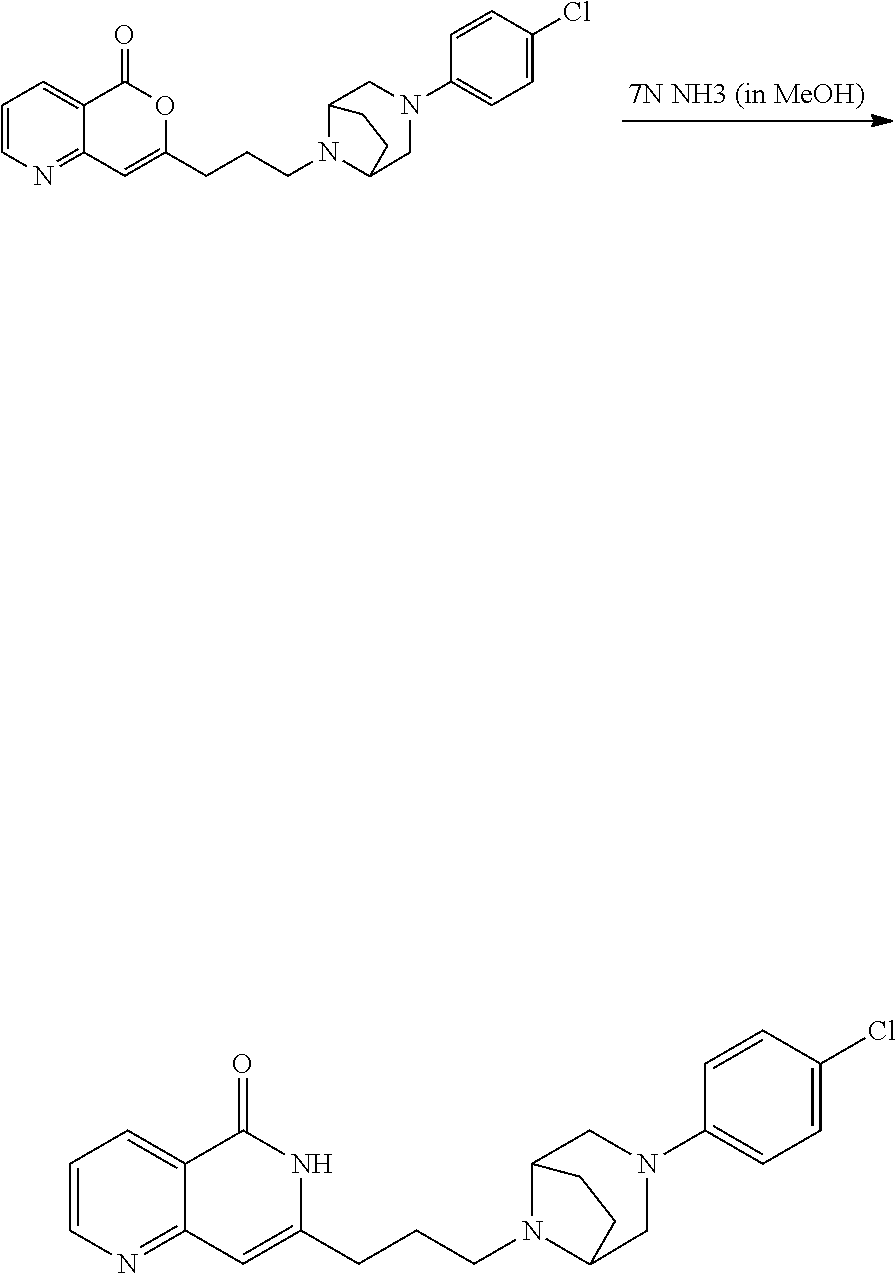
C(CC1=CC2=NC=CC=C2C(=O)O1)CN1C2CN(C3=CC=C(Cl)C=C3)CC1CC2.C(CC1=CC2=NC=CC=C2C(=O)N1)CN1C2CN(C3=CC=C(Cl)C=C3)CC1CC2
